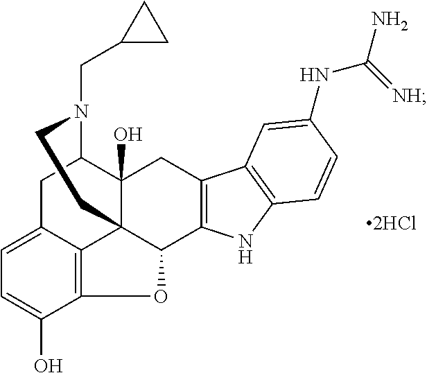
C12=CC=C(O)C3=C1C14C(O)(C(C2)N(CC2CC2)CC1)CC1=C(C4O3)NC2=C1C=C(NC(=[NH])N)C=C2
